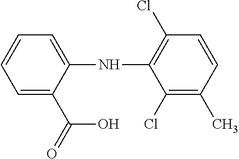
C1=C(C(=O)O)C(NC2=C(Cl)C=CC(C)=C2Cl)=CC=C1
